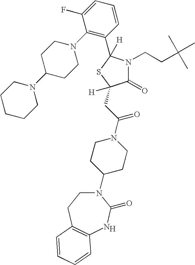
[H].N1(C2CCN(C(CC3([H])C(=O)N(CCC(C)(C)C)C(C4=C(N5CCC(N6CCCCC6)CC5)C(F)=CC=C4)([H])S3)=O)CC2)CCC2=C(NC1=O)C=CC=C2
